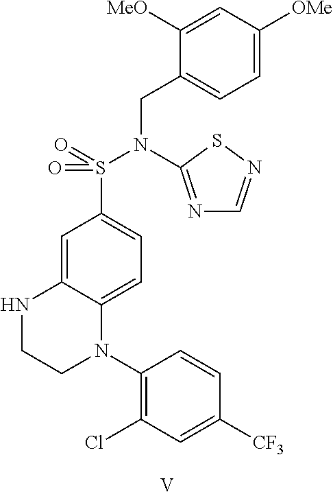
C1=C2C(=CC(S(N(CC3=CC=C([OMe])C=C3[MeO])C3=NC=NS3)(=O)=O)=C1)NCCN2C1=C(Cl)C=C([CF3])C=C1.[V]
